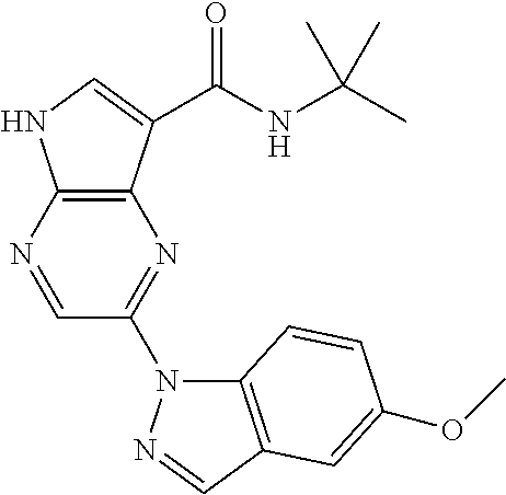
C12=C(C(C(NC(C)(C)C)=O)=CN1)N=C(N1C3=C(C=N1)C=C(OC)C=C3)C=N2
